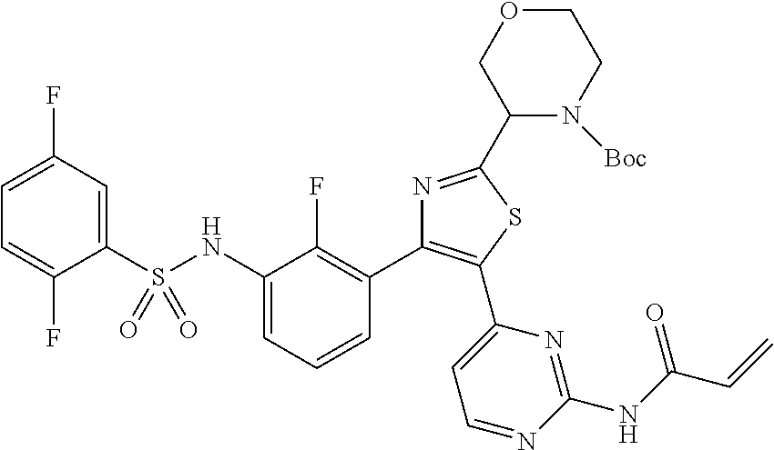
C1(S(NC2=CC=CC(C3=C(C4=CC=NC(NC(C=C)=O)=N4)SC(C4N([Boc])CCOC4)=N3)=C2F)(=O)=O)=CC(F)=CC=C1F
